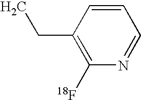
CCC1=C([18F])N=CC=C1
